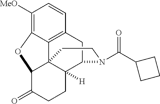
C1([MeO])=C2C3=C(C=C1)CC1C4([H])C3(C(C(=O)CC4)O2)CCN1C(C1CCC1)=O
